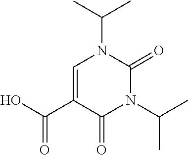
CC(C)N1C(=O)N(C(C)C)C(=O)C(C(=O)O)=C1
